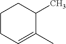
C1CC=C(C)C(C)C1
